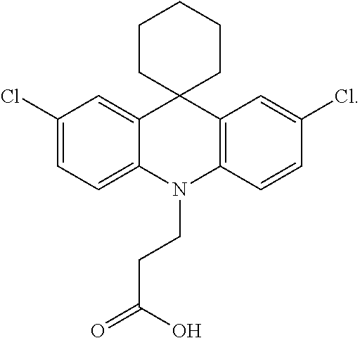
C1(Cl)=CC=C2C(=C1)C1(C3=C(N2CCC(=O)O)C=CC(Cl)=C3)CCCCC1
